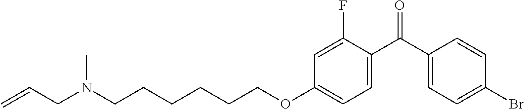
C1(C(C2=CC=C(OCCCCCCN(CC=C)C)C=C2F)=O)=CC=C(Br)C=C1
